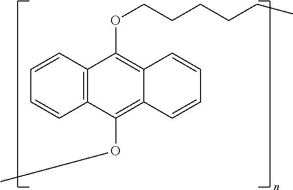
C12=C(C(OCCCCCC)=C3C(=C1OC)C=CC=C3)C=CC=C2
